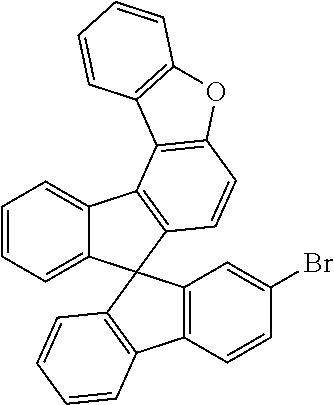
C1=CC=C2C(=C1)C1=C(C23C2=C(C4=C3C=C(Br)C=C4)C=CC=C2)C=CC2=C1C1=C(O2)C=CC=C1
